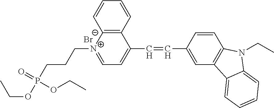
C(OP(CCC[N+]1=CC=C(C=CC2=CC3=C(C=C2)N(CC)C2=CC=CC=C32)C2=C1C=CC=C2)(=O)OCC)C.[Br-]
